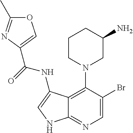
C12=C(N3CC(N)CCC3)C(Br)=CN=C1NC=C2NC(=O)C1=COC(C)=N1
